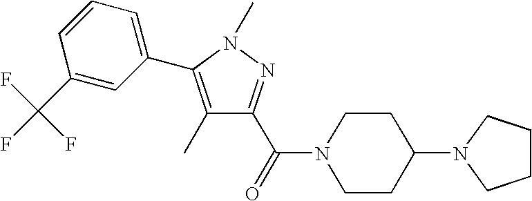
C1(C)=C(C2=CC=CC(C(F)(F)F)=C2)N(C)N=C1C(N1CCC(N2CCCC2)CC1)=O
